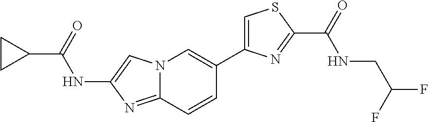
N12C(=NC(NC(C3CC3)=O)=C1)C=CC(C1=CSC(C(NCC(F)F)=O)=N1)=C2
